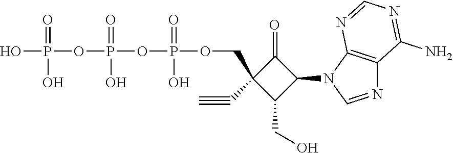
OP(=O)(O)OP(=O)(OP(=O)(O)OCC1(C#C)C(=O)C(N2C=NC3=C2N=CN=C3N)C1CO)O
